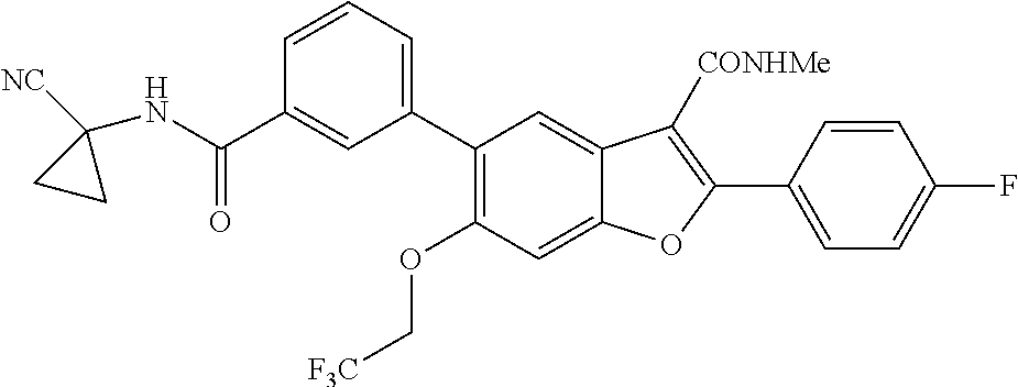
[NC]C1(NC(C2=CC(C3=C(OC[F3C])C=C4C(=C3)C([CONHMe])=C(C3=CC=C(F)C=C3)O4)=CC=C2)=O)CC1
